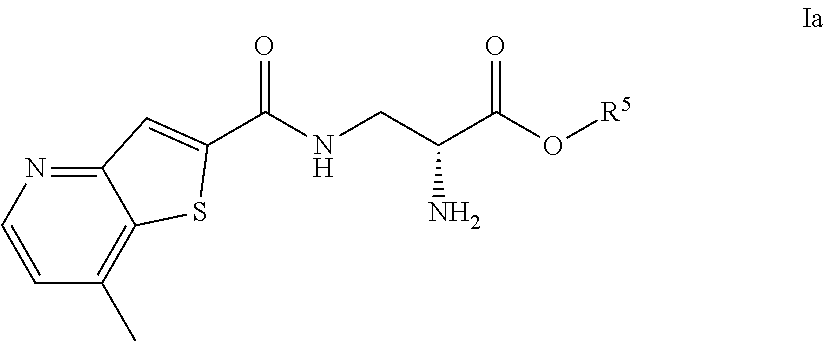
C12=C(C)C=CN=C1C=C(C(=O)NCC(C(=O)O[R5])N)S2
